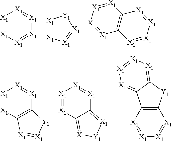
[X1]1=[X1][X1]=[X1][X1]=[X1]1.[X1]1=[X1][X1]=[X1][Y1]1.C12=C([X1]=[X1][X1]=[X1]1)[X1]=[X1][X1]=[X1]2.[X1]1=[X1]C2=C([X1]=[X1]1)[Y1][X1]=[X1]2.[X1]1=[X1]C2=[X1][Y1][X1]=C2[X1]=[X1]1.[X1]1=[X1][X1]=[X1]C2=C1[Y1]C1=[X1][X1]=[X1][X1]=C21
